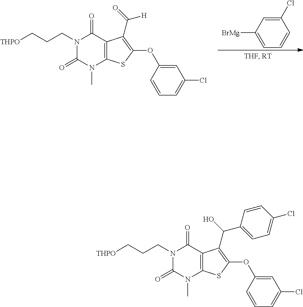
C1(Cl)=CC([BrMg])=CC=C1.N1(CCC[THPO])C(=O)N(C)C2=C(C1=O)C(C(=O)[H])=C(OC1=CC(Cl)=CC=C1)S2.N1(CCC[THPO])C(=O)N(C)C2=C(C1=O)C(C(O)C1=CC=C(Cl)C=C1)=C(OC1=CC(Cl)=CC=C1)S2
